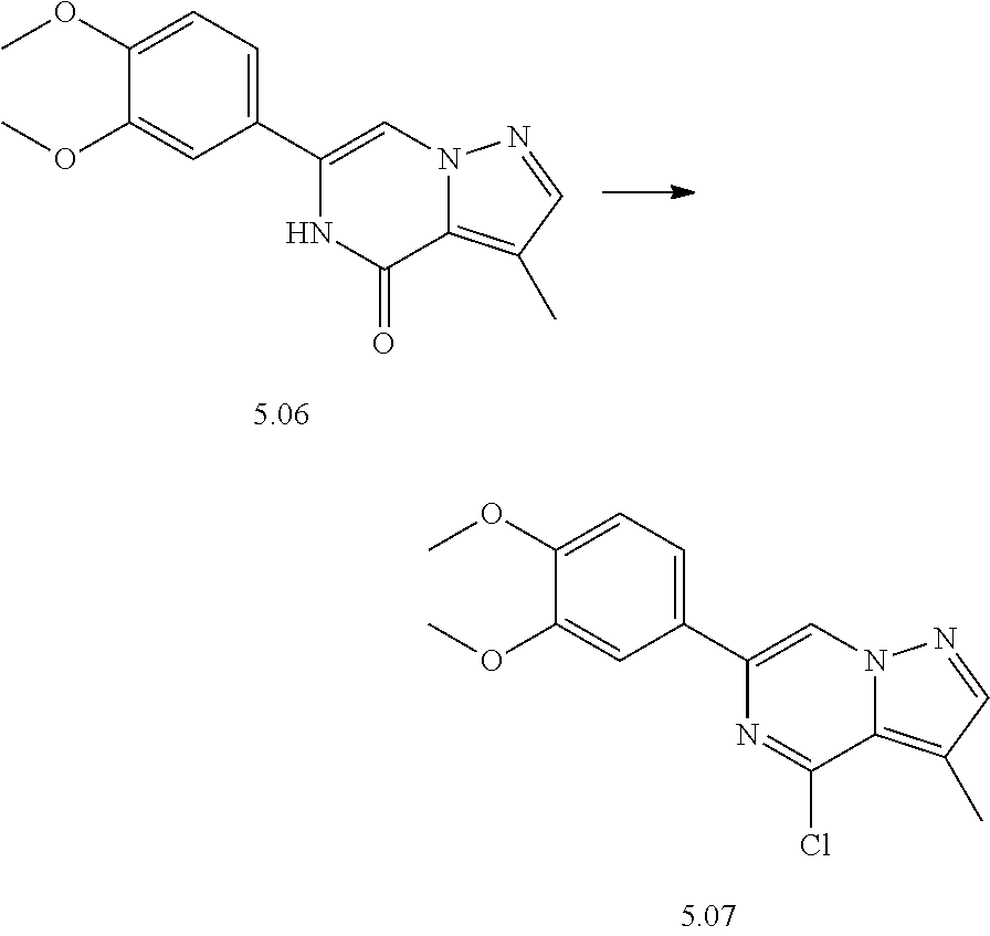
C1(OC)=CC=C(C2=CN3C(=C(C)C=N3)C(Cl)=N2)C=C1OC.C1(OC)=CC=C(C2=CN3C(=C(C)C=N3)C(=O)N2)C=C1OC
